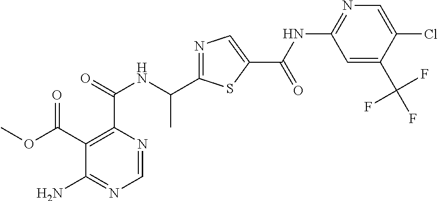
N1=C(C(NC(C2=C(C(OC)=O)C(N)=NC=N2)=O)C)SC(C(=O)NC2=NC=C(Cl)C(C(F)(F)F)=C2)=C1
